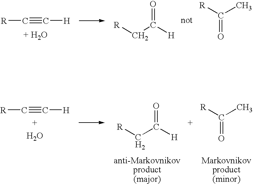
[R]C#C[H].O.C(=O)(C)[R].[R]CC(=O)[H].[R]C#C[H].[R]CC(=O)[H].C(=O)(C)[R]
